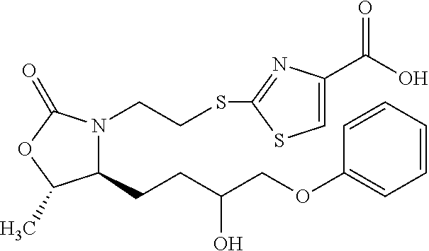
C1(CCC(COC2=CC=CC=C2)O)N(CCSC2=NC(C(=O)O)=CS2)C(=O)OC1C
